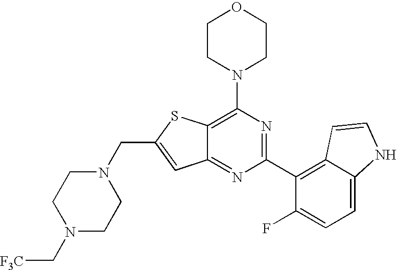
N1(CC2=CC3=NC(C4=C5C(=CC=C4F)NC=C5)=NC(N4CCOCC4)=C3S2)CCN(C[F3C])CC1
